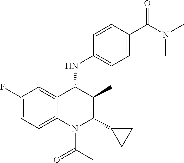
C1(F)=CC=C2C(=C1)C(NC1=CC=C(C(N(C)C)=O)C=C1)C(C)C(C1CC1)N2C(C)=O
